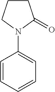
C1CCN(C2=CC=CC=C2)C1=O
